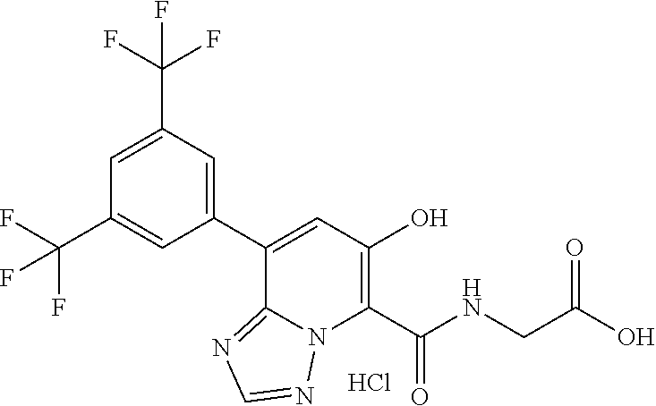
C1(C2=CC(O)=C(C(NCC(O)=O)=O)N3C2=NC=N3)=CC(C(F)(F)F)=CC(C(F)(F)F)=C1.Cl
